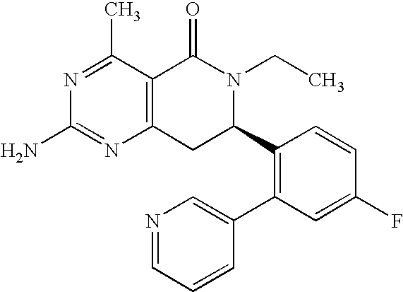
C12=C(C(C)=NC(N)=N1)C(=O)N(CC)C(C1=C(C3=CN=CC=C3)C=C(F)C=C1)C2
